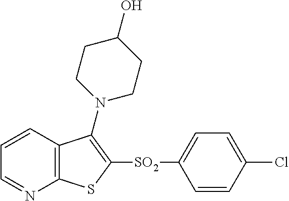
C1=CC2=C(N=C1)SC([SO2]C1=CC=C(Cl)C=C1)=C2N1CCC(O)CC1
